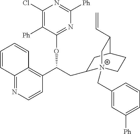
C12=NC=CC(C(CC3[N+]4(CC5=CC([Ph])=CC=C5)CCC(C3)C(C=C)C4)OC3=NC([Ph])=NC(Cl)=C3[Ph])=C1C=CC=C2
